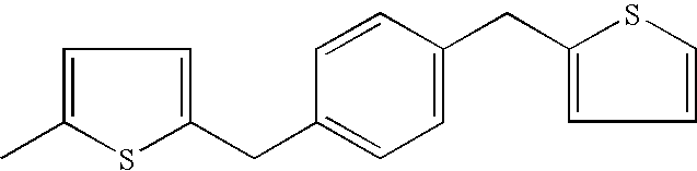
C1=C(C)SC(CC2=CC=C(CC3=CC=CS3)C=C2)=C1
